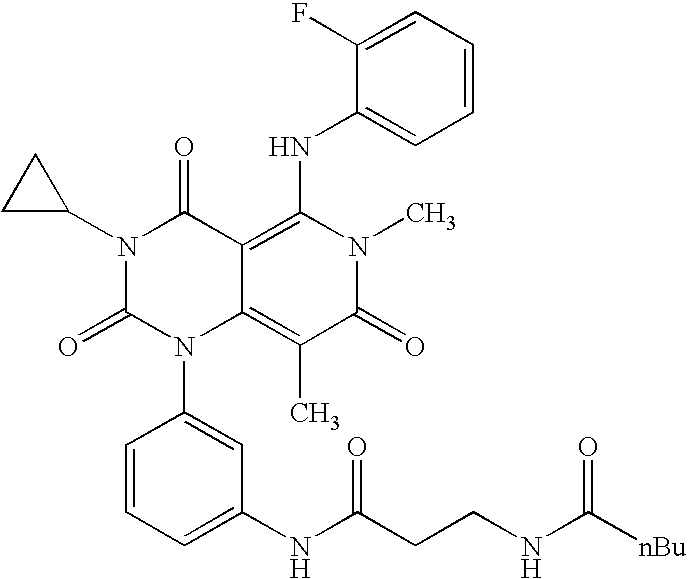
N1(C2CC2)C(=O)N(C2=CC(NC(CCNC([nBu])=O)=O)=CC=C2)C2=C(C)C(=O)N(C)C(NC3=CC=CC=C3F)=C2C1=O
